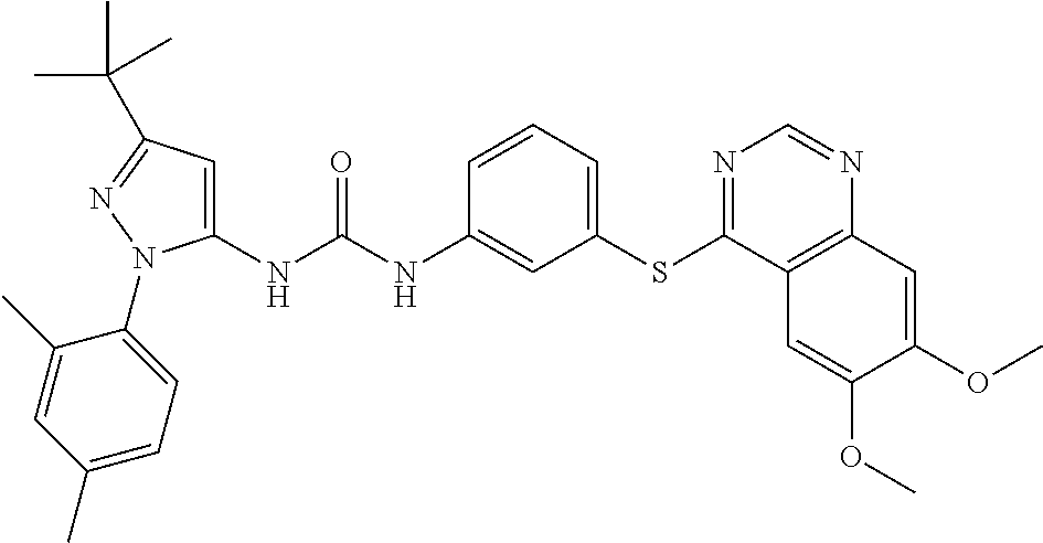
C1(NC(NC2=CC(SC3=NC=NC4=C3C=C(OC)C(OC)=C4)=CC=C2)=O)=CC(C(C)(C)C)=NN1C1=CC=C(C)C=C1C
